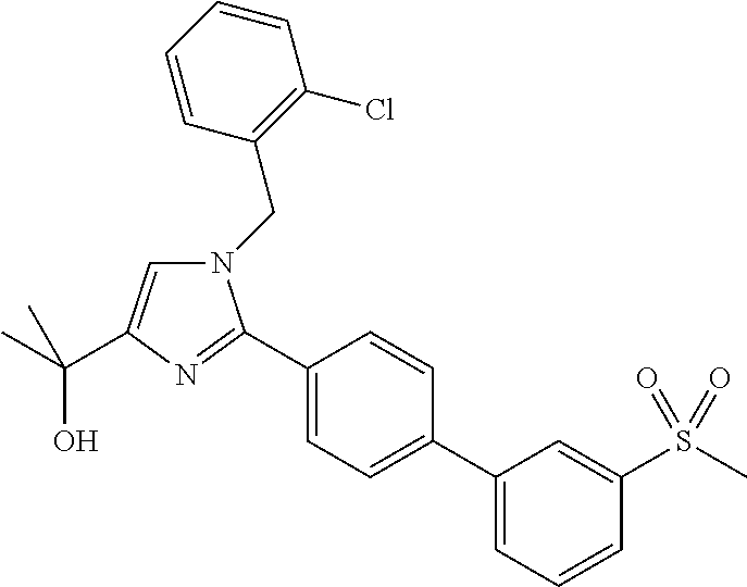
N1(CC2=C(Cl)C=CC=C2)C=C(C(C)(O)C)N=C1C1=CC=C(C2=CC=CC(S(C)(=O)=O)=C2)C=C1
